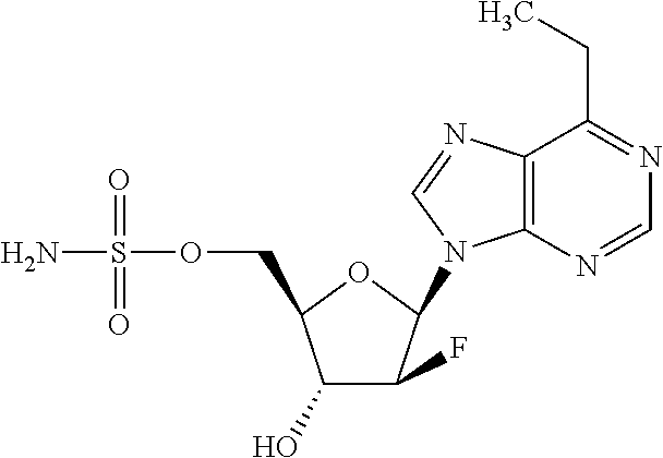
C1(O)C(F)C(N2C3=C(C(CC)=NC=N3)N=C2)OC1COS(N)(=O)=O
